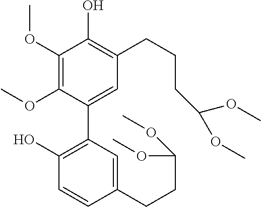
C1(OC)=C(OC)C(C2=C(O)C=CC(CCC(OC)OC)=C2)=CC(CCCC(OC)OC)=C1O
